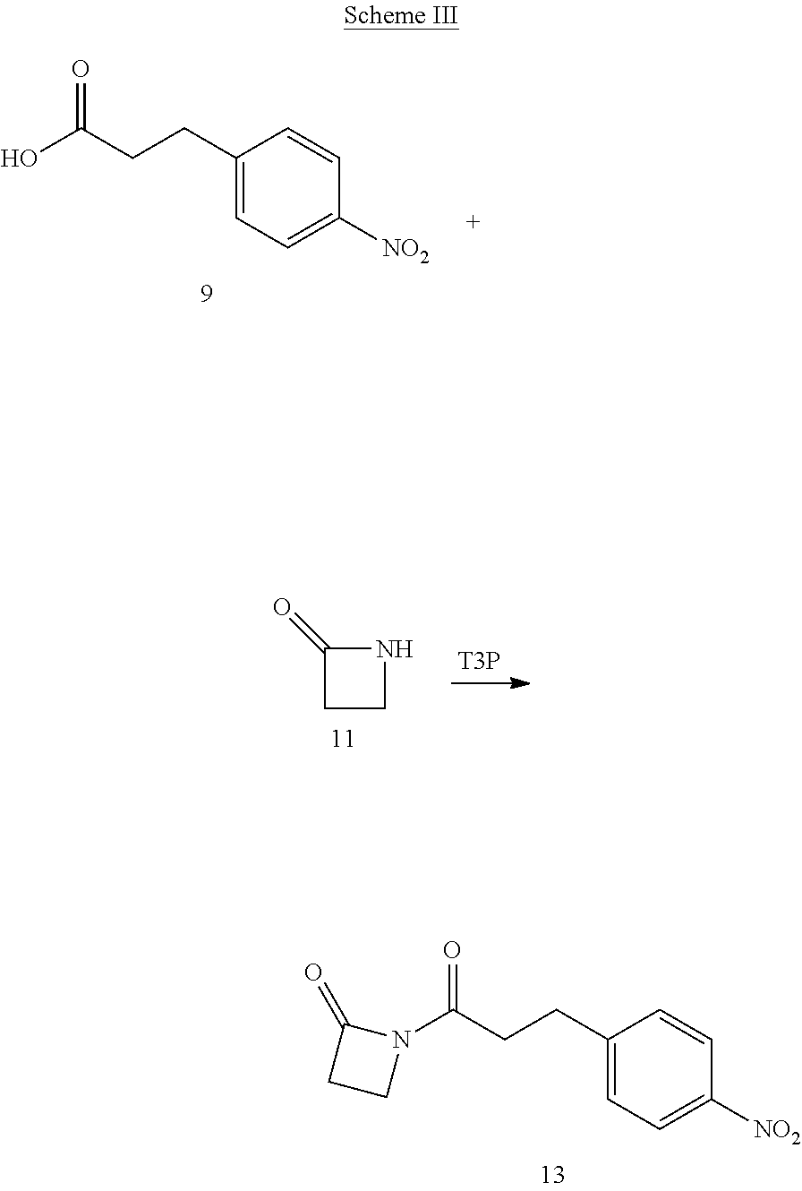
C(CCC1=CC=C([NO2])C=C1)(N1C(=O)CC1)=O.C(CCC1=CC=C([NO2])C=C1)(O)=O.C1CNC1=O.[T3P]
